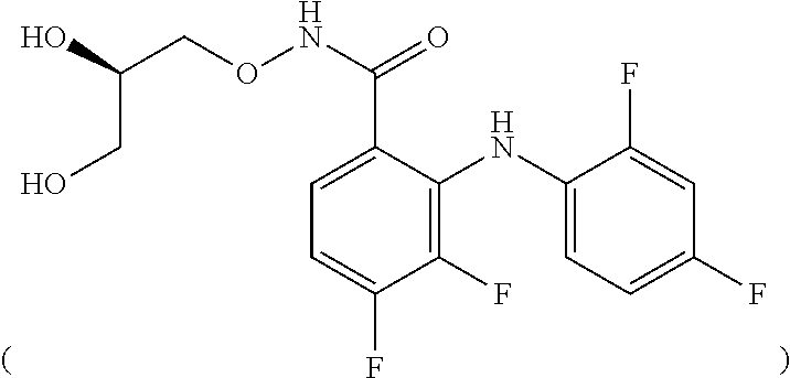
C(CONC(C1=CC=C(F)C(F)=C1NC1=CC=C(F)C=C1F)=O)(O)CO
